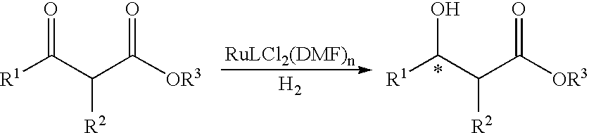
[R1]C(C(C([OR3])=O)[R2])=O.[H2].[R1]C(C(C([OR3])=O)[R2])O
